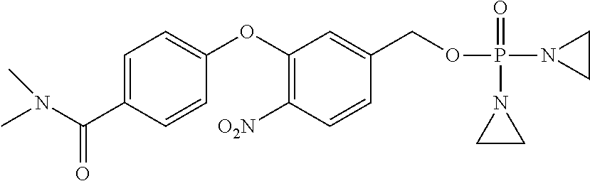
C1(OC2=CC=C(C(N(C)C)=O)C=C2)=C([O2N])C=CC(COP(N2CC2)(=O)N2CC2)=C1
